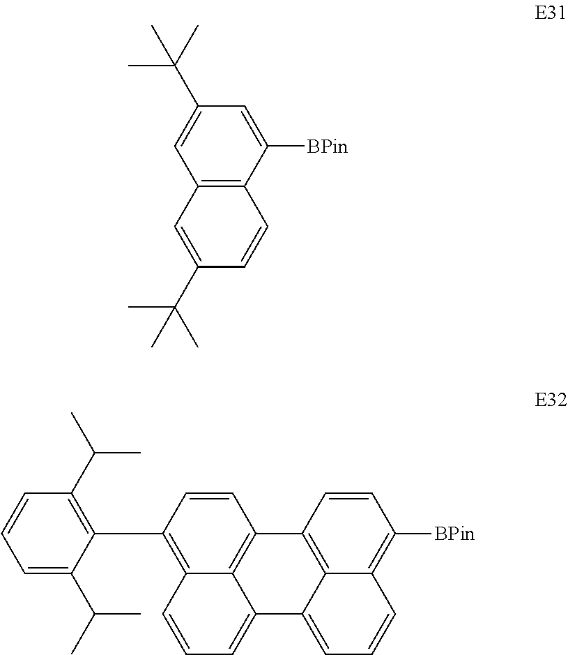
C12=C(C([BPin])=CC(C(C)(C)C)=C1)C=CC(C(C)(C)C)=C2.C1=CC(C2=C(C(C)C)C=CC=C2C(C)C)=C2C3=C1C1=C4C(=CC=CC4=C([BPin])C=C1)C3=CC=C2
